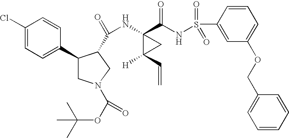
C1(C(NS(C2=CC(OCC3=CC=CC=C3)=CC=C2)(=O)=O)=O)(NC(=O)C2C(C3=CC=C(Cl)C=C3)CN(C(OC(C)(C)C)=O)C2)C([H])(C=C)C1
